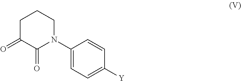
O=C1CCCN(C2=CC=C([Y])C=C2)C1=O
